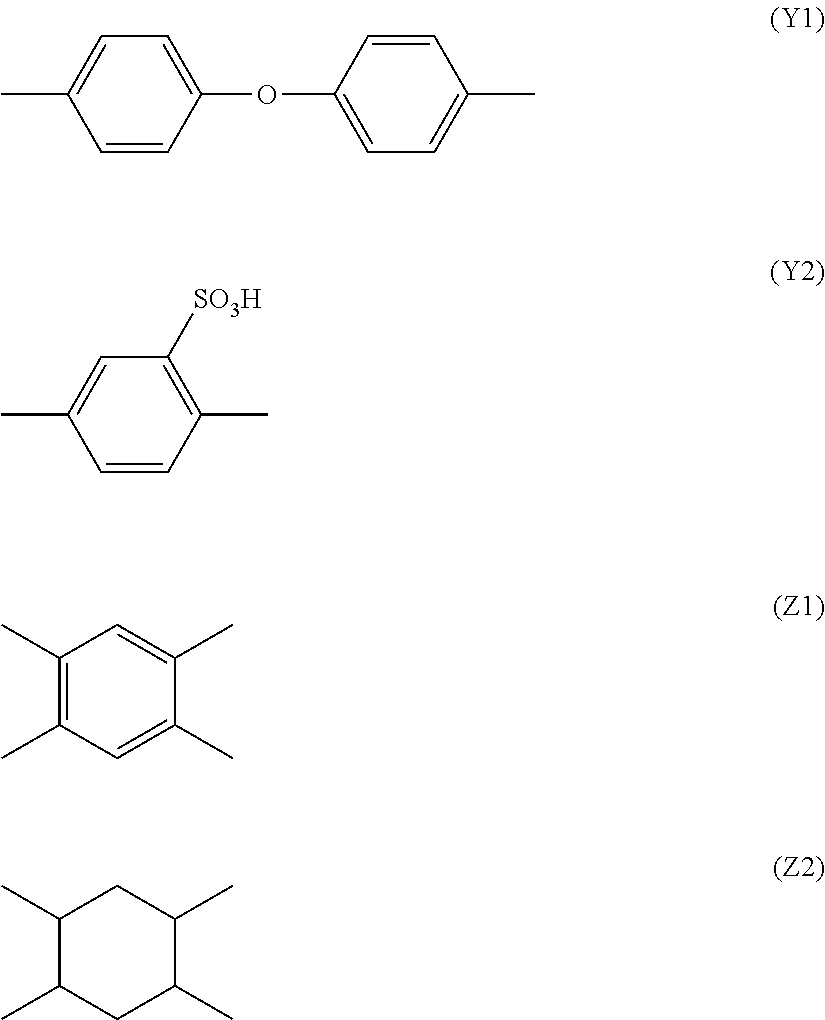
C1=CC(OC2=CC=C(C)C=C2)=CC=C1C.C1=CC(C)=C([SO3H])C=C1C.C1(C)=C(C)C=C(C)C(C)=C1.C1(C)C(C)CC(C)C(C)C1
